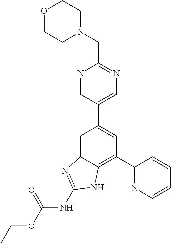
C1=C2C(=C(C3=NC=CC=C3)C=C1C1=CN=C(CN3CCOCC3)N=C1)NC(NC(OCC)=O)=N2
